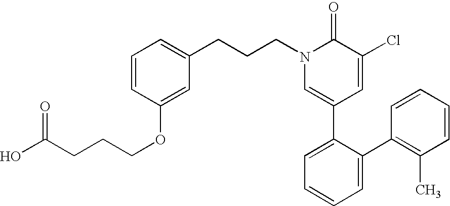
C1=CC(OCCCC(O)=O)=CC(CCCN2C=C(C3=CC=CC=C3C3=C(C)C=CC=C3)C=C(Cl)C2=O)=C1
